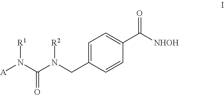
C1=C(CN([R2])C(=O)N([R1])[A])C=CC(C([NHOH])=O)=C1
